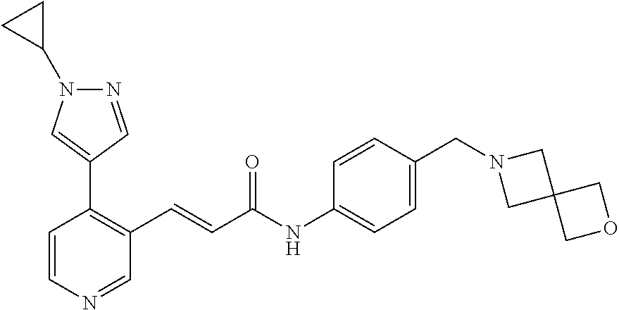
C1=CN=CC(C=CC(NC2=CC=C(CN3CC4(C3)COC4)C=C2)=O)=C1C1=CN(C2CC2)N=C1
